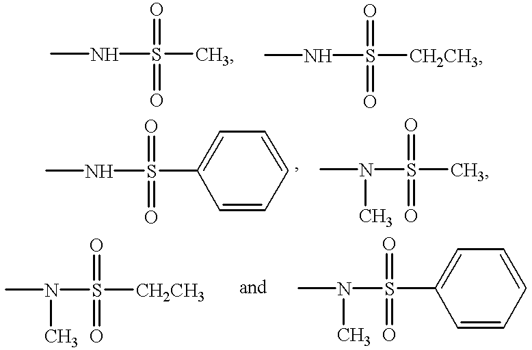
CNS(=O)(C)=O.CNS(=O)(=O)[CH2CH3].CNS(=O)(=O)C1=CC=CC=C1.CN(S(C)(=O)=O)C.CN(C)S(=O)(=O)[CH2CH3].CN(S(=O)(=O)C1=CC=CC=C1)C
